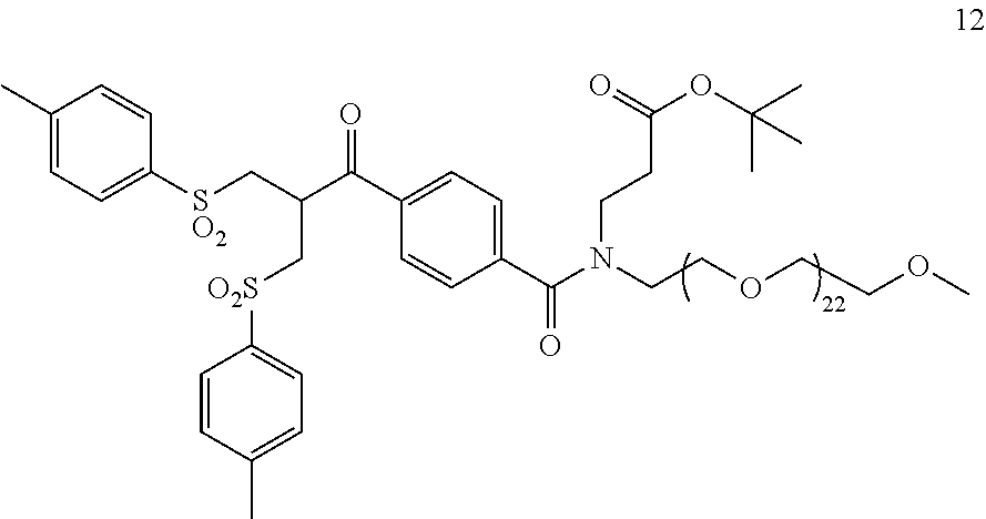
C1(C)=CC=C([SO2]CC(C[O2S]C2=CC=C(C)C=C2)C(=O)C2=CC=C(C(=O)N(CCC(OC(C)(C)C)=O)CCOCCOC)C=C2)C=C1
